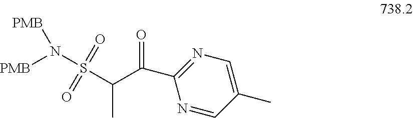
N1=CC(C)=CN=C1C(C(C)S(=O)(=O)N([PMB])[PMB])=O
